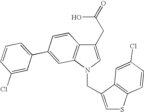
C1(CC(O)=O)=CN(CC2=CSC3=C2C=C(Cl)C=C3)C2=C1C=CC(C1=CC=CC(Cl)=C1)=C2
